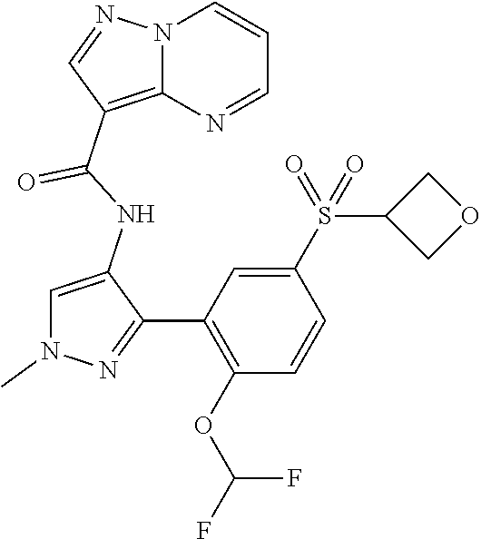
FC(OC1=C(C2=NN(C)C=C2NC(C2=C3N(N=C2)C=CC=N3)=O)C=C(S(=O)(=O)C2COC2)C=C1)F
